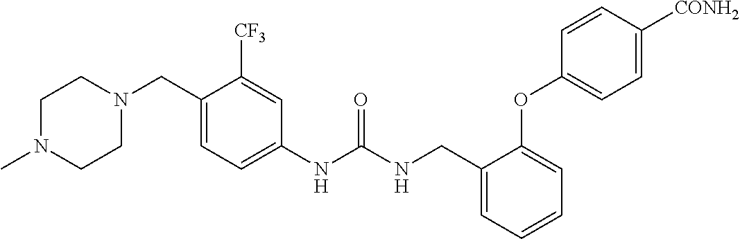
C1(CN2CCN(C)CC2)=CC=C(NC(NCC2=CC=CC=C2OC2=CC=C([CONH2])C=C2)=O)C=C1[CF3]
